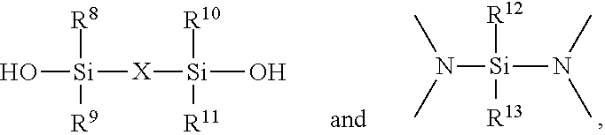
O[Si]([X][Si](O)([R10])[R11])([R8])[R9].N([Si](N(C)C)([R12])[R13])(C)C
